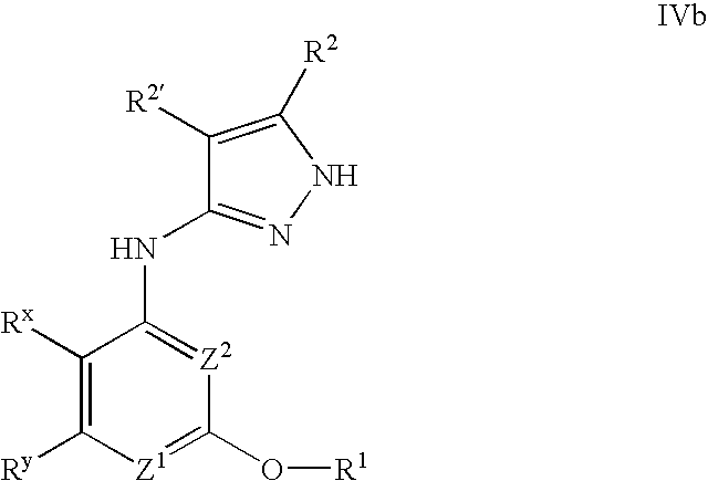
C1([R2])=C([R2])NN=C1NC1=[Z2]C(O[R1])=[Z1]C([Ry])=C1[Rx]
